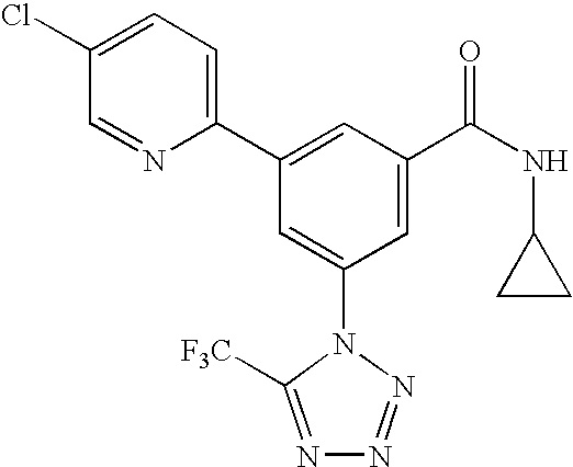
C1(C2=CC(C(NC3CC3)=O)=CC(N3C([F3C])=NN=N3)=C2)=CC=C(Cl)C=N1
